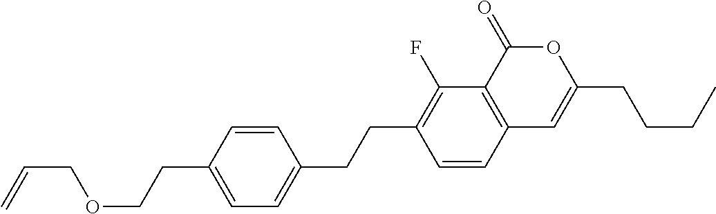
C12=C(C(=O)OC(CCCC)=C1)C(F)=C(CCC1=CC=C(CCOCC=C)C=C1)C=C2
